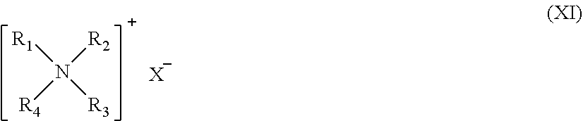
[R1]N([R2])([R4])[R3].[X]
